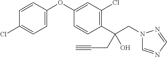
C1=CC(OC2=CC(Cl)=C(C(CN3C=NC=N3)(CC#C)O)C=C2)=CC=C1Cl
